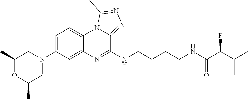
N1(C2=CC=C3C(=C2)N=C(NCCCCNC(C(C(C)C)F)=O)C2=NN=C(C)N32)CC(C)OC(C)C1
